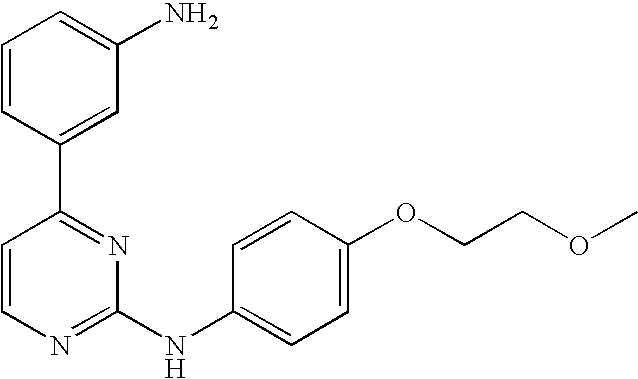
C1=CC(C2=NC(NC3=CC=C(OCCOC)C=C3)=NC=C2)=CC(N)=C1
